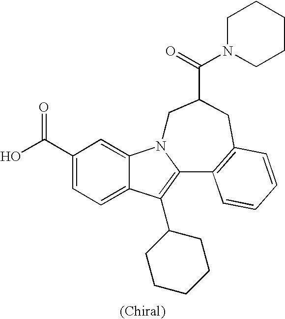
C1(C(O)=O)=CC=C2C(=C1)N1C(=C2C2CCCCC2)C2=C(CC(C(=O)N3CCCCC3)C1)C=CC=C2
